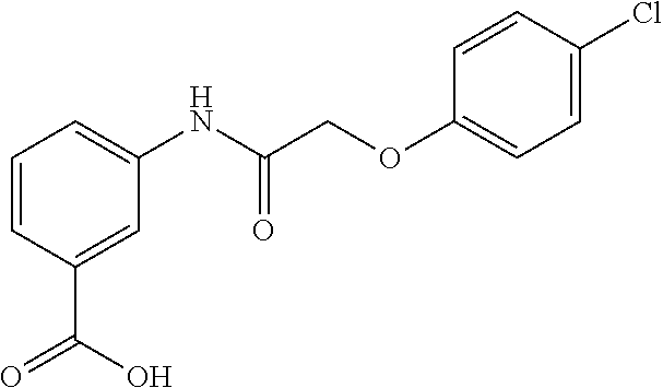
C1=CC(C(=O)O)=CC(NC(=O)COC2=CC=C(Cl)C=C2)=C1
